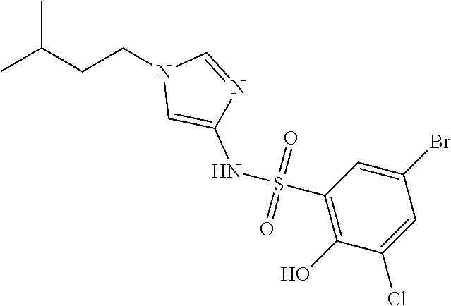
N1(CCC(C)C)C=C(NS(C2=C(O)C(Cl)=CC(Br)=C2)(=O)=O)N=C1
